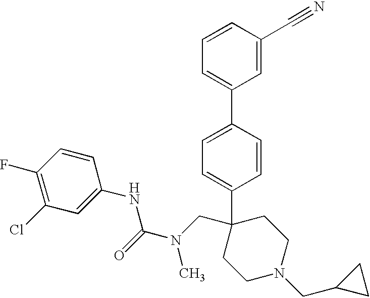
C1=CC(C2=CC=CC(C#N)=C2)=CC=C1C1(CN(C(NC2=CC(Cl)=C(F)C=C2)=O)C)CCN(CC2CC2)CC1
